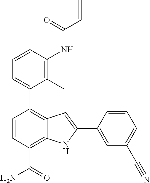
C1=CC(NC(C=C)=O)=C(C)C(C2=C3C(=C(C(=O)N)C=C2)NC(C2=CC(C#N)=CC=C2)=C3)=C1
